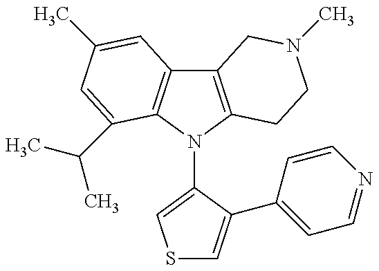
C12=C(N(C3=CSC=C3C3=CC=NC=C3)C3=C1C=C(C)C=C3C(C)C)CCN(C)C2
